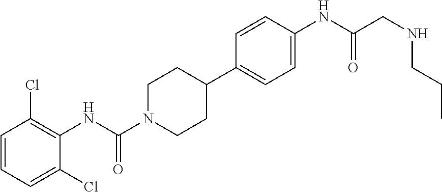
C1=CC=C(Cl)C(NC(N2CCC(C3=CC=C(NC(CNCCC)=O)C=C3)CC2)=O)=C1Cl
